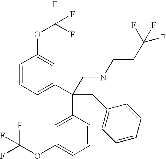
C1=CC=C(C(CC2=CC=CC=C2)(C2=CC(OC(F)(F)F)=CC=C2)CNCCC(F)(F)F)C=C1OC(F)(F)F
